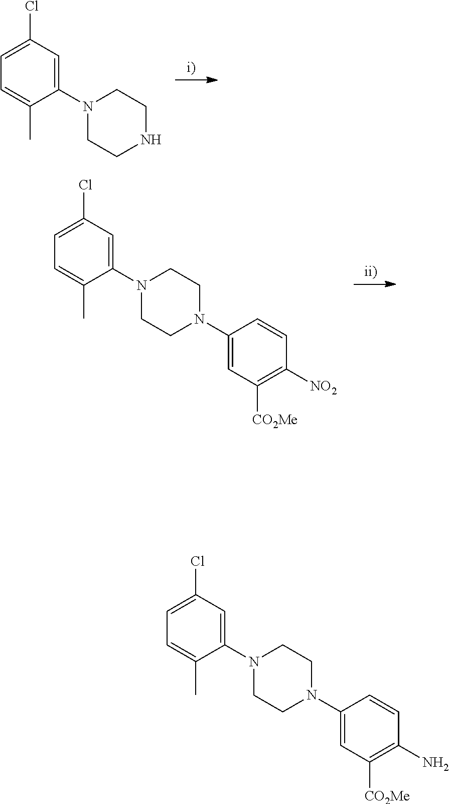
C1=C(Cl)C=C(N2CCNCC2)C(C)=C1.C1=C(Cl)C=C(N2CCN(C3=CC([CO2Me])=C([NO2])C=C3)CC2)C(C)=C1.N1(C2=CC([CO2Me])=C(N)C=C2)CCN(C2=CC(Cl)=CC=C2C)CC1
